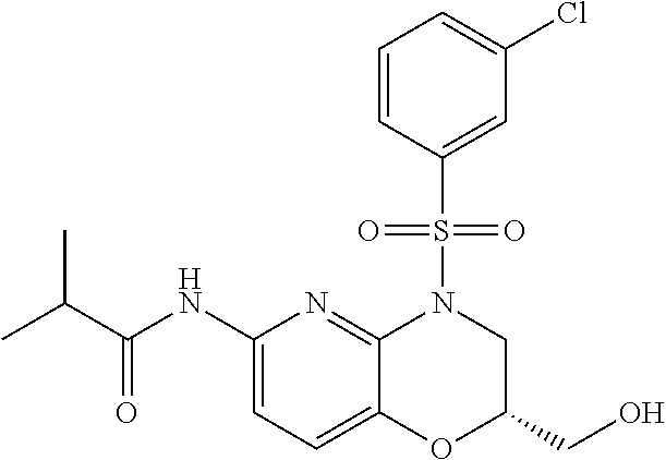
C(C)(C)C(NC1=CC=C2C(=N1)N(S(C1=CC(Cl)=CC=C1)(=O)=O)CC(CO)O2)=O
